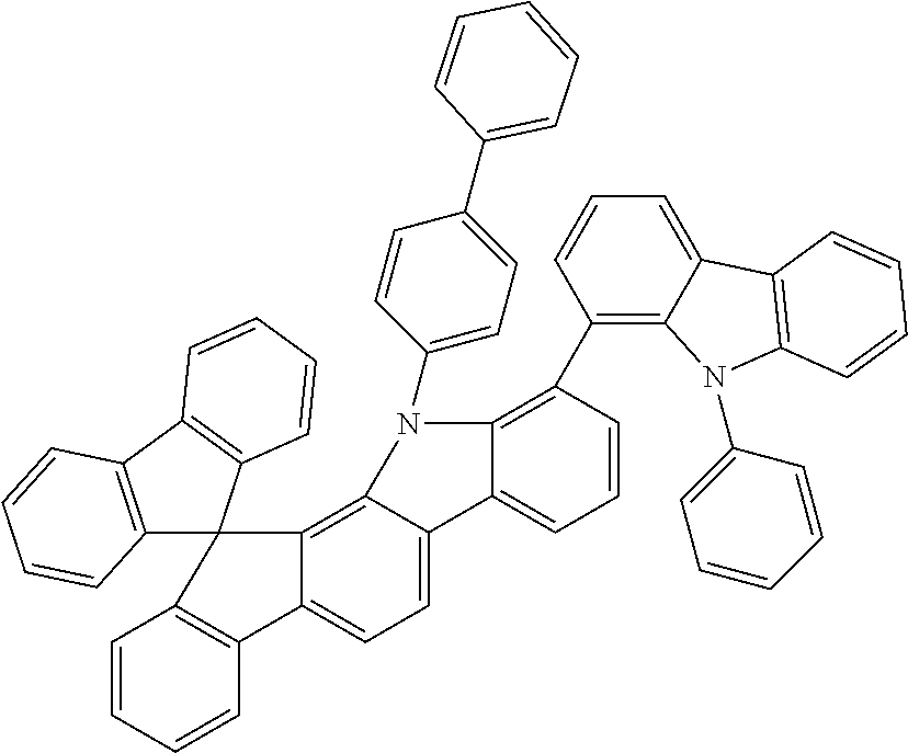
C1=CC=CC2=C1C1(C3=C4C(=CC=C23)C2=CC=CC(C3=C5C(=CC=C3)C3=C(C=CC=C3)N5C3=CC=CC=C3)=C2N4C2=CC=C(C3=CC=CC=C3)C=C2)C2=C(C3=C1C=CC=C3)C=CC=C2
